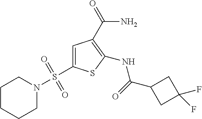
C1=C(S(N2CCCCC2)(=O)=O)SC(NC(=O)C2CC(F)(F)C2)=C1C(=O)N
